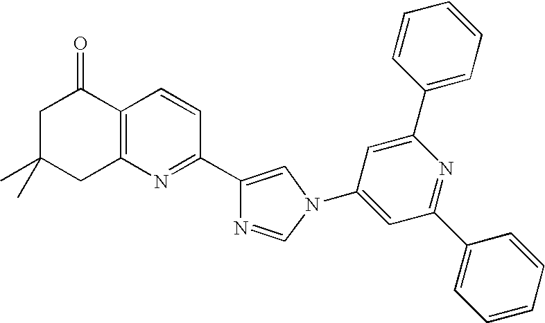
C1C(C)(C)CC2=C(C1=O)C=CC(C1=CN(C3=CC(C4=CC=CC=C4)=NC(C4=CC=CC=C4)=C3)C=N1)=N2
